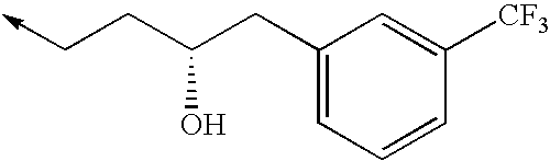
C(CC(CC1=CC=CC([CF3])=C1)O)->C
